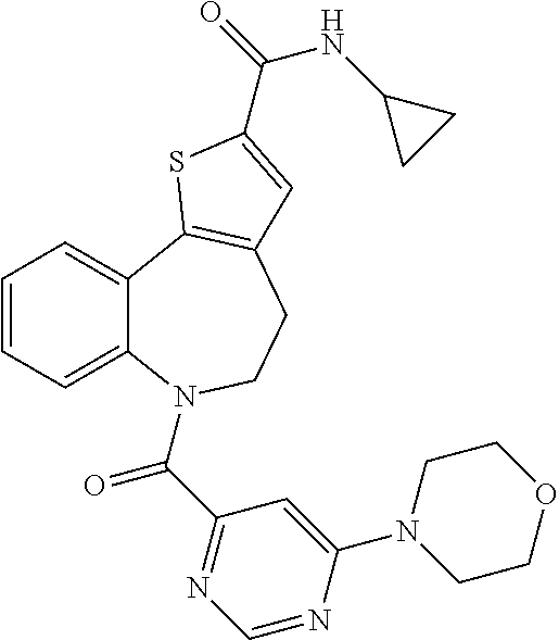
C1=CC=C2C(=C1)C1=C(CCN2C(C2=NC=NC(N3CCOCC3)=C2)=O)C=C(C(=O)NC2CC2)S1
